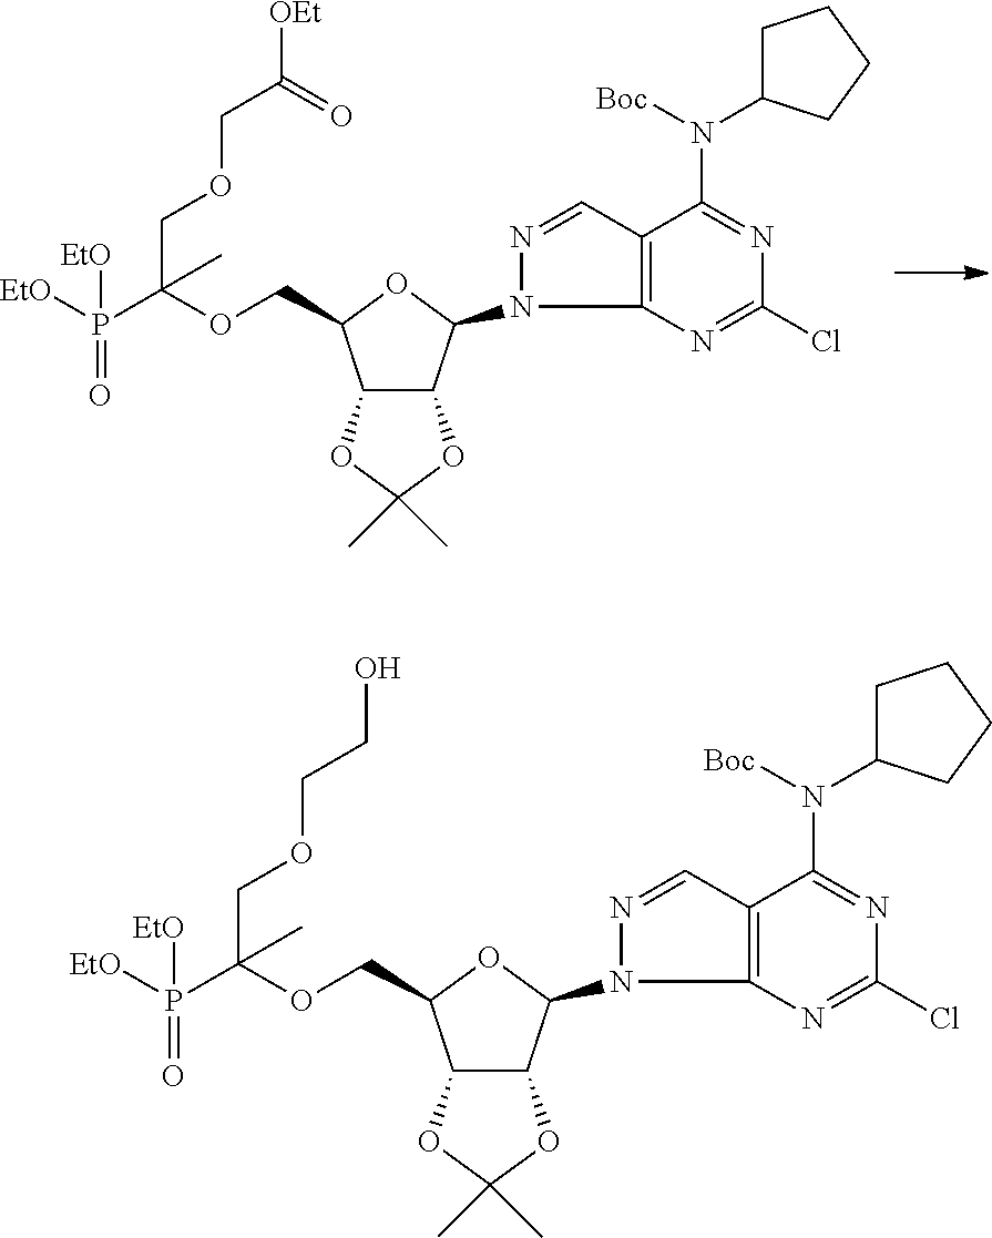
C12C(C(N3N=CC4=C3N=C(Cl)N=C4N(C3CCCC3)[Boc])OC1COC(P([EtO])(=O)[EtO])(C)COCC(=O)[OEt])OC(C)(C)O2.C12C(C(N3N=CC4=C3N=C(Cl)N=C4N(C3CCCC3)[Boc])OC1COC(P([EtO])(=O)[EtO])(C)COCCO)OC(C)(C)O2
